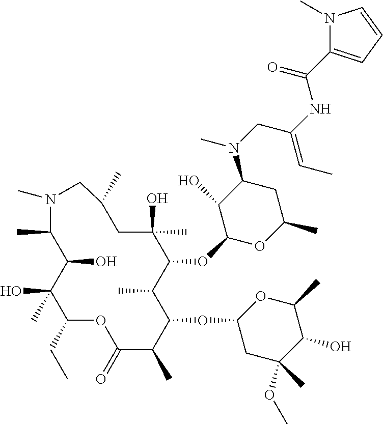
C1(CC)C(C)(O)C(O)C(C)N(C)CC(C)CC(O)(C)C(OC2OC(C)CC(N(C)CC(NC(=O)C3=CC=CN3C)=CC)C2O)C(C)C(OC2CC(C)(OC)C(O)C(C)O2)C(C)C(=O)O1
